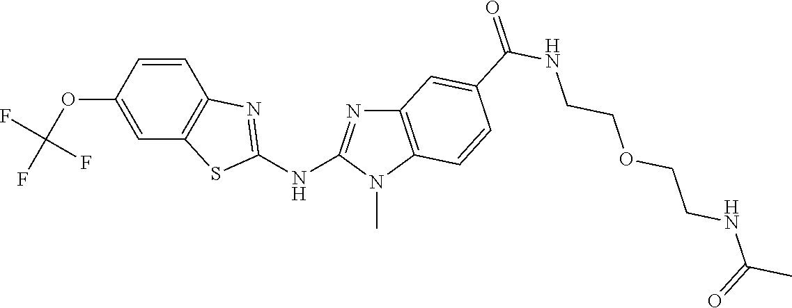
C1(OC(F)(F)F)=CC2=C(C=C1)N=C(NC1=NC3=C(N1C)C=CC(C(NCCOCCNC(C)=O)=O)=C3)S2
